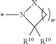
[X]1N(C)C([R10])([R10])C1
